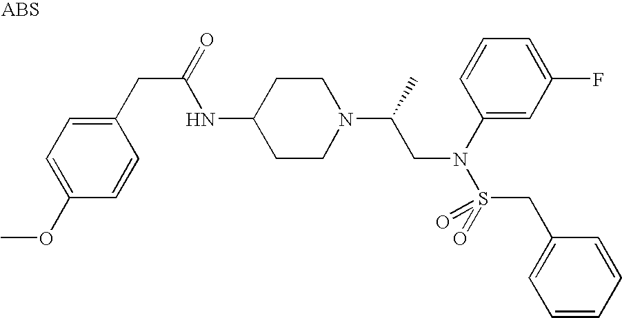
C1(NC(CC2=CC=C(OC)C=C2)=O)CCN(C(CN(S(CC2=CC=CC=C2)(=O)=O)C2=CC(F)=CC=C2)C)CC1
